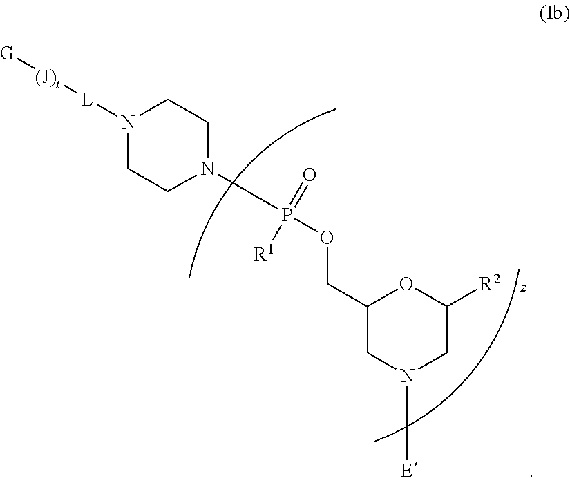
C1(COP(=O)([R1])N2CCN([L][(J)t][G])CC2)CN([E])CC([R2])O1
